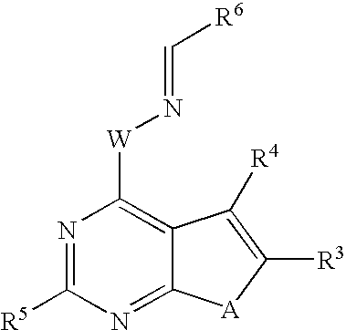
N1=C([R5])N=C2C(=C1[W]N=C[R6])C([R4])=C([R3])[A]2
